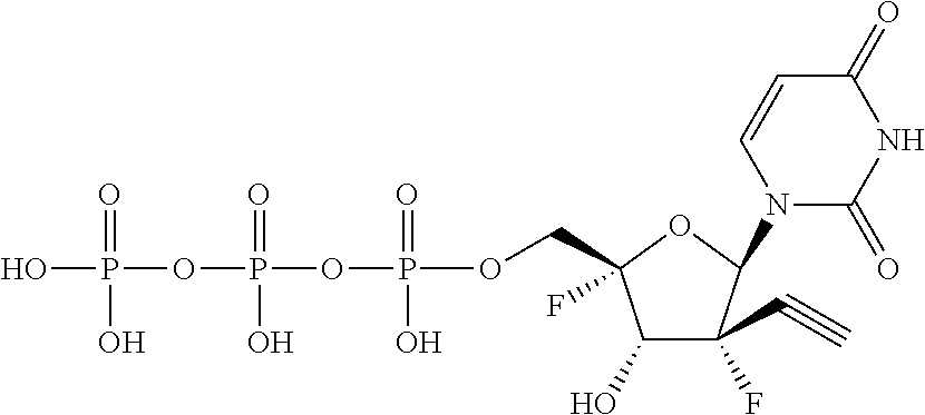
C1(O)C(F)(C#C)C(N2C(=O)NC(=O)C=C2)OC1(COP(OP(OP(O)(=O)O)(=O)O)(=O)O)F
